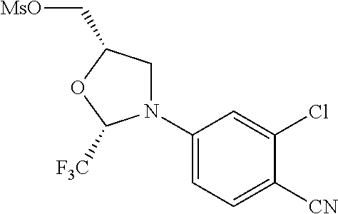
C1(N2CC(C[MsO])OC2[F3C])=CC=C([CN])C(Cl)=C1
